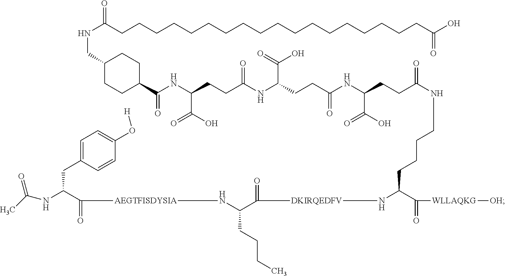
N(C(CCCCCCCCCCCCCCCCCCC(O)=O)=O)CC1CCC(C(NC(CCC(NC(CCC(NC(CCC(NCCCCC(N[DKIRQEDFV]C(C(N[AEGTFISDYSIA]C(C(NC(C)=O)CC2=CC=C(O[H])C=C2)=O)CCCC)=O)C([WLLAQKG][OH])=O)=O)C(O)=O)=O)C(=O)O)=O)C(O)=O)=O)CC1
